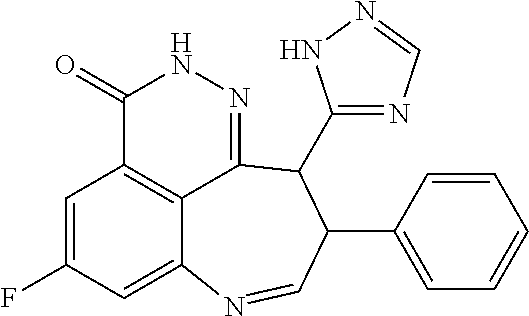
C1=C(F)C=C2C3=C1C(=O)NN=C3C(C1=NC=NN1)C(C1=CC=CC=C1)C=N2
